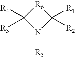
C1([R1])([R2])[R6]C([R4])([R3])N1[R5]
